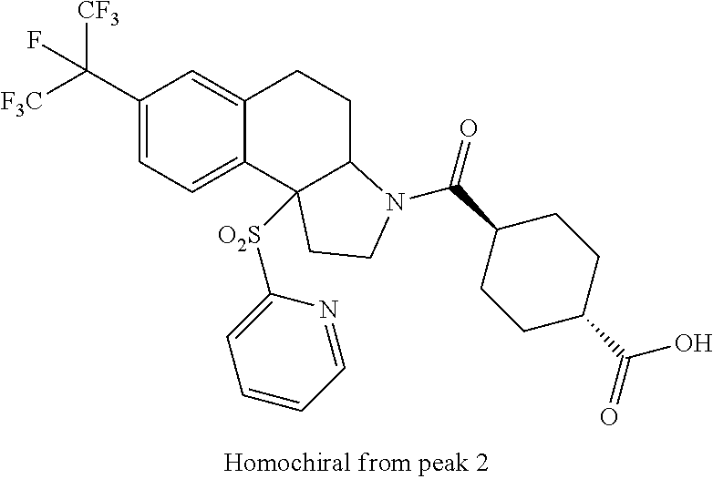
C1(C([F3C])([CF3])F)=CC=C2C(=C1)CCC1C2([O2S]C2=CC=CC=N2)CCN1C(C1CCC(C(=O)O)CC1)=O
